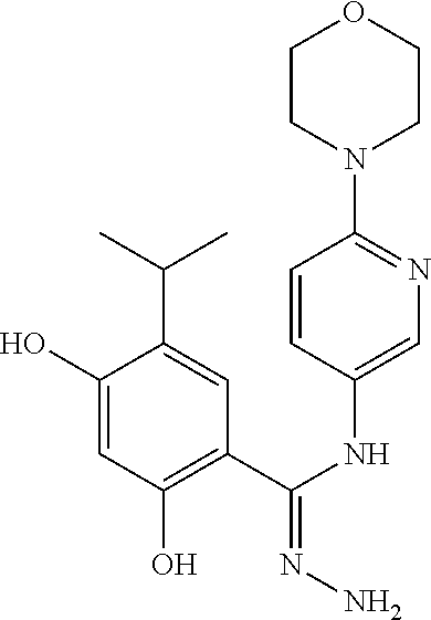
C1(O)=CC(O)=C(C(NC2=CN=C(N3CCOCC3)C=C2)=NN)C=C1C(C)C
